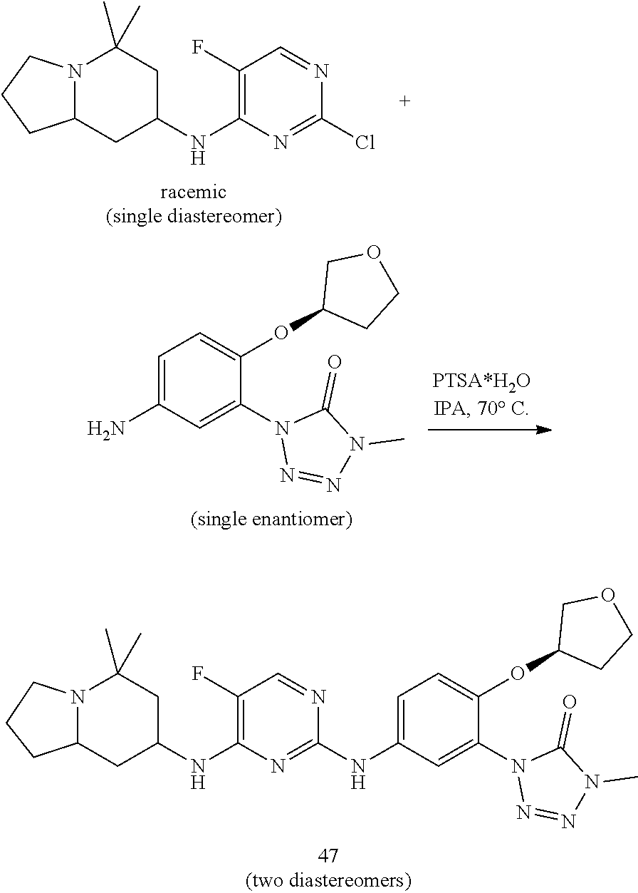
N12C(CC(NC3=C(F)C=NC(Cl)=N3)CC1(C)C)CCC2.C1=C(N)C=C(N2N=NN(C)C2=O)C(OC2CCOC2)=C1.N12C(CC(NC3=C(F)C=NC(NC4=CC=C(OC5CCOC5)C(N5N=NN(C)C5=O)=C4)=N3)CC1(C)C)CCC2
